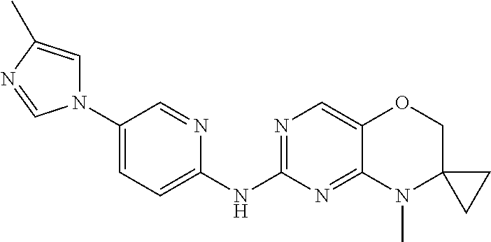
N1(C2=CC=C(NC3=NC=C4C(=N3)N(C)C3(CO4)CC3)N=C2)C=C(C)N=C1
